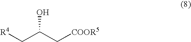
C(C(C[COOR5])O)[R4]
